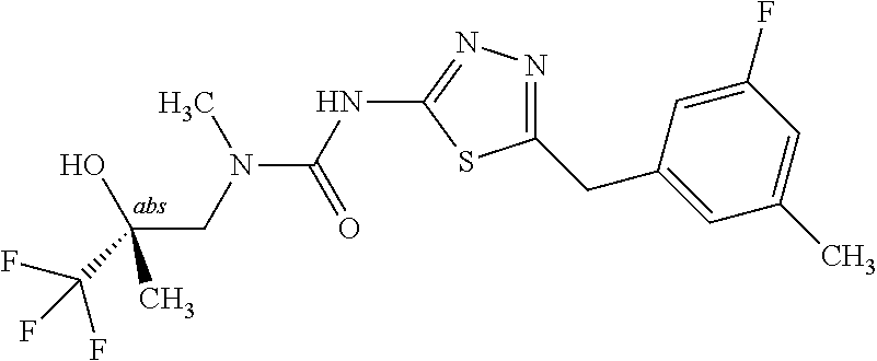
CN(C(NC1=NN=C(CC2=CC(C)=CC(F)=C2)S1)=O)CC(O)(C)C(F)(F)F
